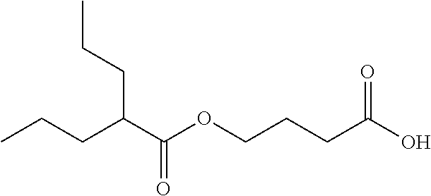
C(C(OCCCC(O)=O)=O)(CCC)CCC
